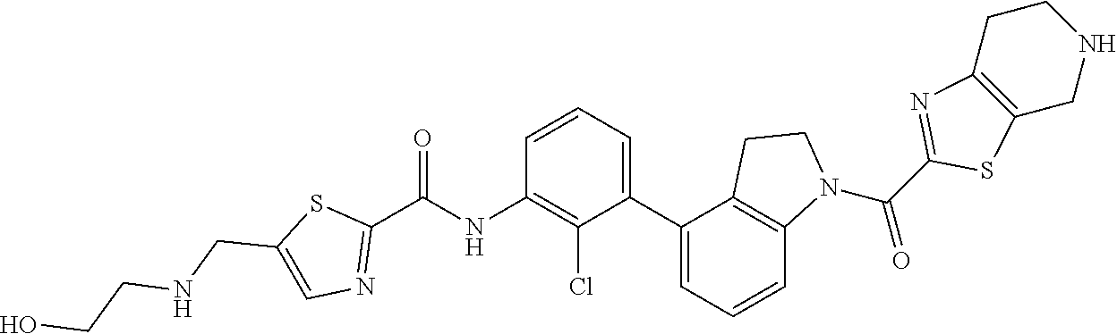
C1=C(CNCCO)SC(C(NC2=C(Cl)C(C3=CC=CC4=C3CCN4C(=O)C3=NC4=C(S3)CNCC4)=CC=C2)=O)=N1
